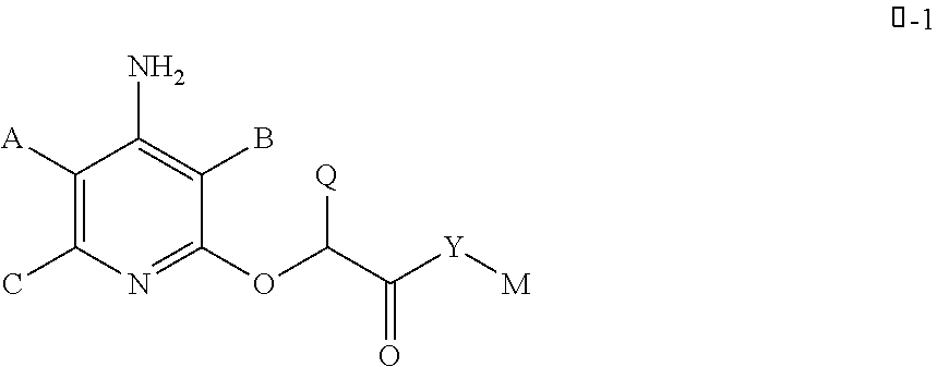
C1([A])=C(C)N=C(OC([Q])C([Y][M])=O)C(B)=C1N
